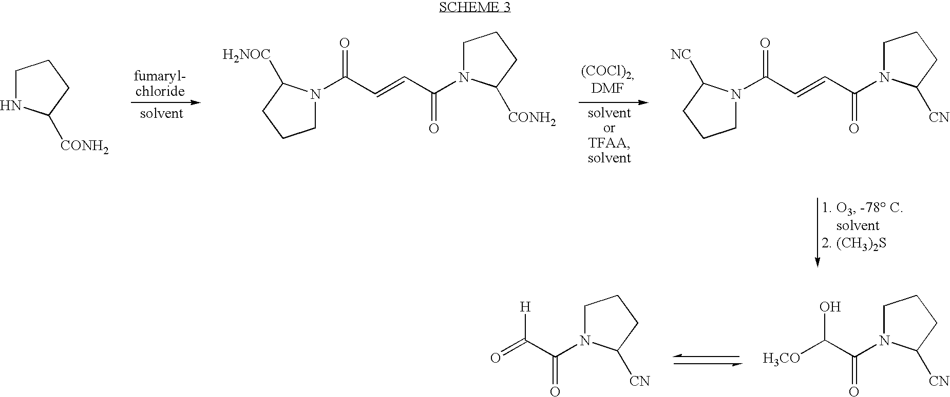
C1NC([CONH2])CC1.C1N(C(C=CC(=O)N2CCCC2[CONH2])=O)C([H2NOC])CC1.C1N(C(C=CC(=O)N2CCCC2[CN])=O)C([NC])CC1.[H3CO]C(C(=O)N1CCCC1[CN])O.O=C(C(=O)N1CCCC1[CN])[H]
